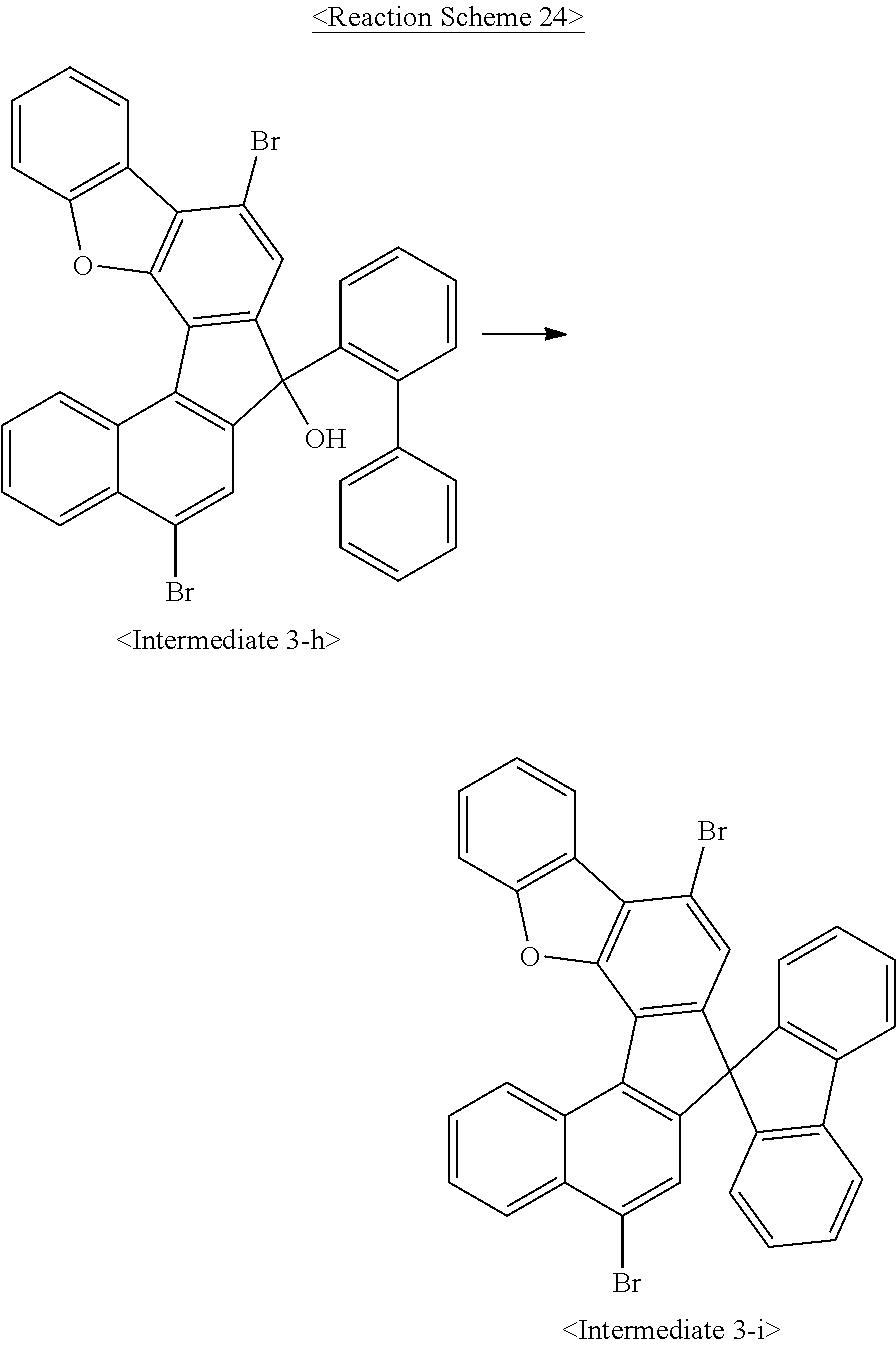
C1=CC=C2C(=C1)C1=C(C=C2Br)C(C2=C(C3=CC=CC=C3)C=CC=C2)(O)C2=C1C1=C(C(Br)=C2)C2=C(O1)C=CC=C2.C1=CC=C2C(=C1)C1=C(C=C2Br)C2(C3=C1C1=C(C(Br)=C3)C3=C(O1)C=CC=C3)C1=C(C=CC=C1)C1=C2C=CC=C1
